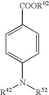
C1=C([COOR02])C=CC(N([R52])[R42])=C1
